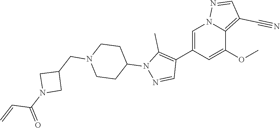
C1=C(C2=C(C)N(C3CCN(CC4CN(C(=O)C=C)C4)CC3)N=C2)C=C(OC)C2=C(C#N)C=NN12
